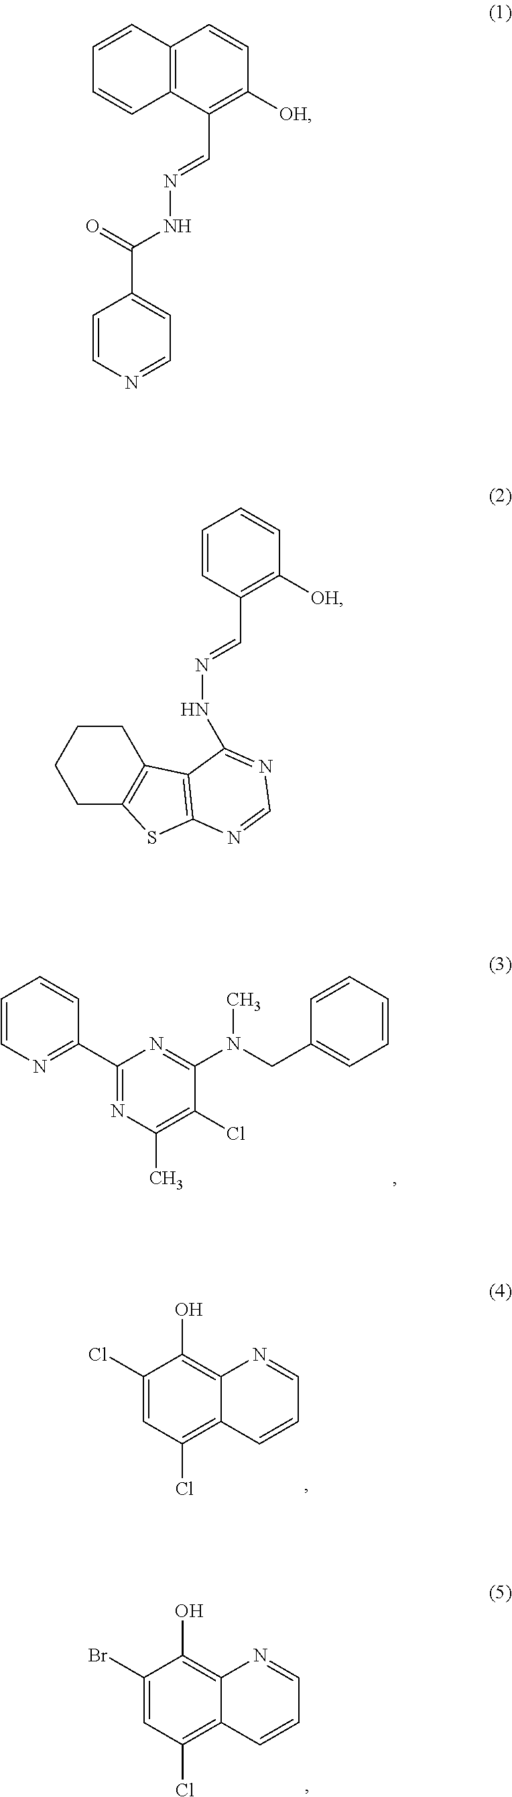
C1(Cl)=CC(Cl)=C2C(=C1O)N=CC=C2.C1(Br)=CC(Cl)=C2C(=C1O)N=CC=C2.C1(C2=NC=CC=C2)=NC(C)=C(Cl)C(N(CC2=CC=CC=C2)C)=N1.C12=C(C(C=NNC(C3=CC=NC=C3)=O)=C([OH])C=C1)C=CC=C2.C1=CC(C=NNC2=NC=NC3=C2C2=C(CCCC2)S3)=C([OH])C=C1
